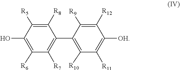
C1([R6])=C(O)C([R5])=C([R8])C(C2=C([R10])C([R11])=C([OH])C([R12])=C2[R9])=C1[R7]
